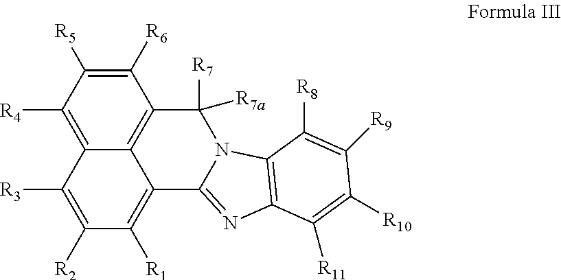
C1([R6])=C([R5])C([R4])=C2C3=C1C([R7])([R7a])N1C(=NC4=C1C([R8])=C([R9])C([R10])=C4[R11])C3=C([R1])C([R2])=C2[R3]
